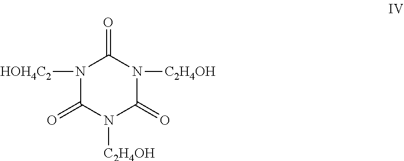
N1([HOH4C2])C(=O)N([C2H4OH])C(=O)N([C2H4OH])C1=O
